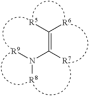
[R9]N(C([R7])=C([R5])[R6])[R8]
